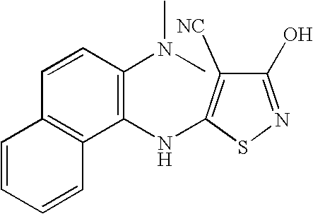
C1(O)=NSC(NC2=C(N(C)C)C=CC3=C2C=CC=C3)=C1[NC]
